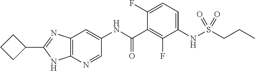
C1(C2=NC3=C(N2)N=CC(NC(C2=C(F)C(NS(CCC)(=O)=O)=CC=C2F)=O)=C3)CCC1
